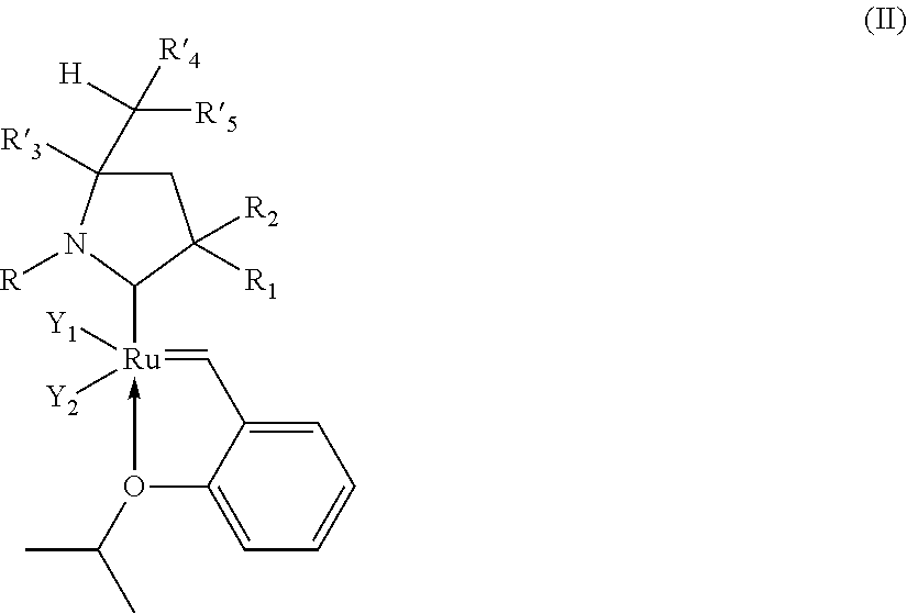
C1=C2C(=CC=C1)O(C(C)C)->[Ru]([Y1])([Y2])(C1C([R2])([R1])CC([R3])(C([R5])([R4])[H])N1[R])=C2
